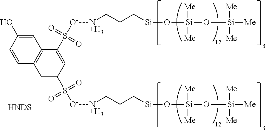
C12=C(C=C(S(=O)(=O)[O-][N+H3]CCC[Si]O[Si](O[Si]([Me])([Me])[Me])([Me])[Me])C=C1S([O-][N+H3]CCC[Si]O[Si](O[Si]([Me])([Me])[Me])([Me])[Me])(=O)=O)C=CC(O)=C2.[HNDS]
